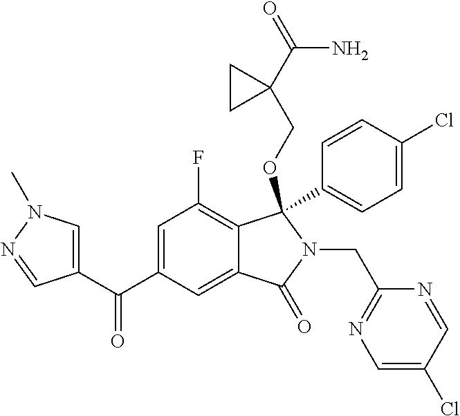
C1=C(C(=O)C2=CN(C)N=C2)C=C2C(=C1F)C(C1=CC=C(Cl)C=C1)(OCC1(C(N)=O)CC1)N(CC1=NC=C(Cl)C=N1)C2=O
